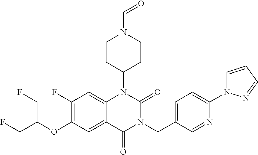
C1(F)=C(OC(CF)CF)C=C2C(=C1)N(C1CCN(C=O)CC1)C(=O)N(CC1=CC=C(N3C=CC=N3)N=C1)C2=O
